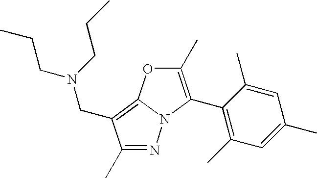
N1=C(C)C(CN(CCC)CCC)=C2N1C(C1=C(C)C=C(C)C=C1C)=C(C)O2
